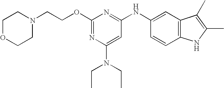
C1(OCCN2CCOCC2)=NC(N(CC)CC)=CC(NC2=CC3=C(C=C2)NC(C)=C3C)=N1
